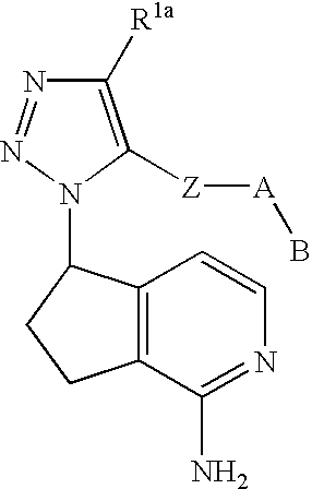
C1([R1a])=C([Z][A]B)N(C2C3=C(CC2)C(N)=NC=C3)N=N1
